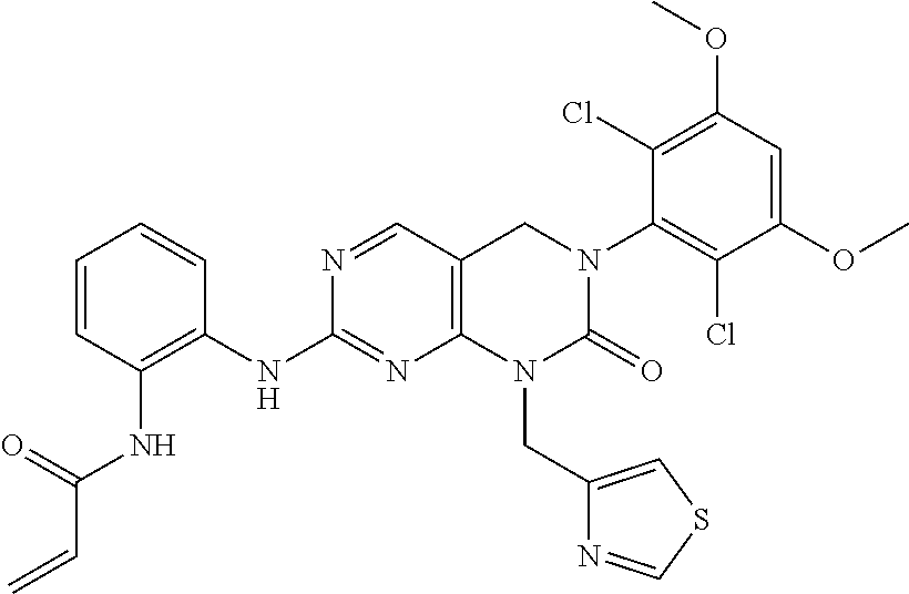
C12=C(C=NC(NC3=C(NC(C=C)=O)C=CC=C3)=N1)CN(C1=C(Cl)C(OC)=CC(OC)=C1Cl)C(=O)N2CC1=CSC=N1
